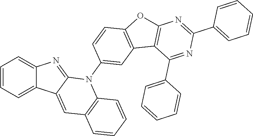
C1=CC=C2C(=C1)N=C1C2=CC2=C(N1C1=CC3=C(C=C1)OC1=C3C(C3=CC=CC=C3)=NC(C3=CC=CC=C3)=N1)C=CC=C2
